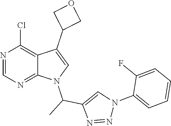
N1=CN=C2C(=C1Cl)C(C1COC1)=CN2C(C)C1=CN(C2=CC=CC=C2F)N=N1
